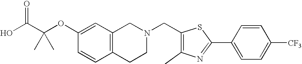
C1(OC(C(O)=O)(C)C)=CC2=C(C=C1)CCN(CC1=C(C)N=C(C3=CC=C([CF3])C=C3)S1)C2
